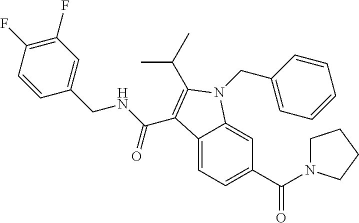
C12=CC=C(C(N3CCCC3)=O)C=C1N(CC1=CC=CC=C1)C(C(C)C)=C2C(NCC1=CC(F)=C(F)C=C1)=O
